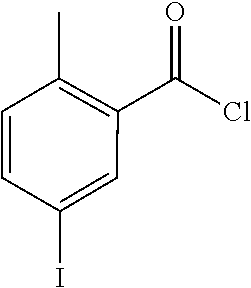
C1=CC(C)=C(C(=O)Cl)C=C1I
